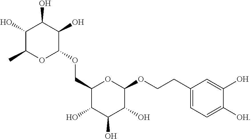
C1(COC2C(O)C(O)C(O)C(C)O2)C(O)C(O)C(O)C(OCCC2=CC=C([OH])C(O)=C2)O1
